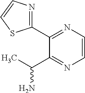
C1=CN=C(C2=NC=CS2)C(C(C)N)=N1
